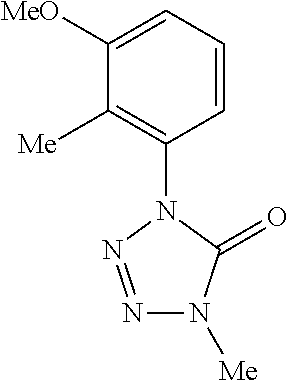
C1([MeO])=CC=CC(N2N=NN([Me])C2=O)=C1[Me]
